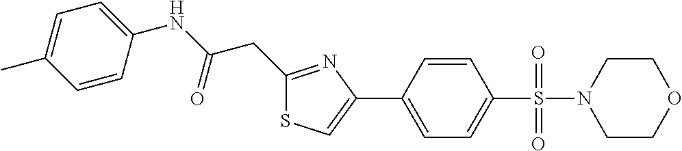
C1(CC(NC2=CC=C(C)C=C2)=O)=NC(C2=CC=C(S(=O)(=O)N3CCOCC3)C=C2)=CS1
